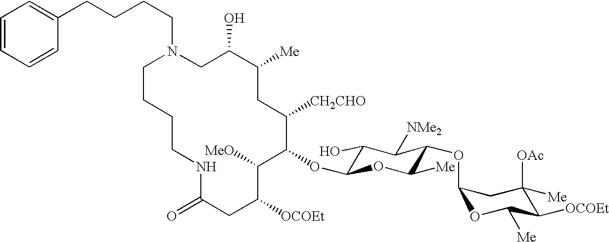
C1=CC=CC(CCCCN2CC(O)C([Me])CC([CH2CHO])C(OC3C(O)C([NMe2])C(OC4OC([Me])C([OCOEt])C([OAc])([Me])C4)C([Me])O3)C([MeO])C([OCOEt])CC(=O)NCCCC2)=C1
